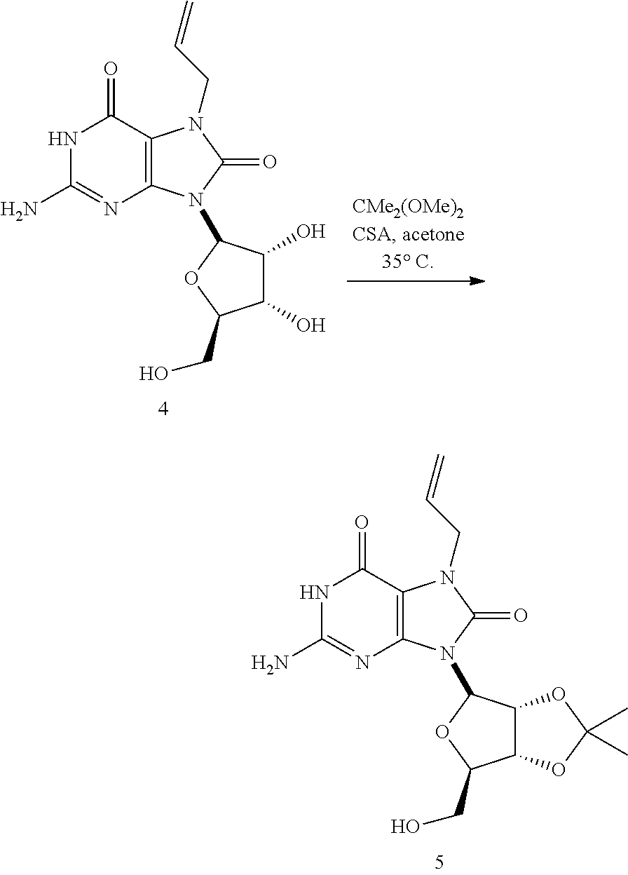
N1C(N)=NC2=C(C1=O)N(CC=C)C(=O)N2C1C2C(C(CO)O1)OC(C)(C)O2.N1C(N)=NC2=C(C1=O)N(CC=C)C(=O)N2C1C(O)C(O)C(CO)O1
